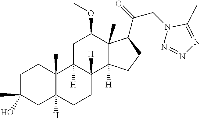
C1C(C)(O)CC2([H])C(C)(C1)C1([H])C([H])(CC2)C2([H])C(C)(C(OC)C1)C(C(=O)CN1N=NN=C1C)CC2
